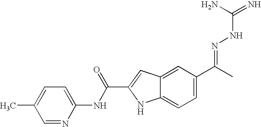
C1(C)=CC=C(NC(C2=CC3=CC(C(=NNC(=N)N)C)=CC=C3N2)=O)N=C1
